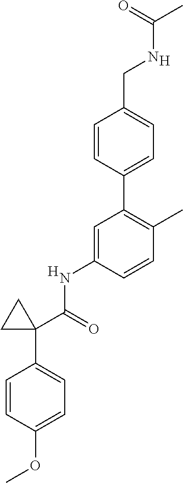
C1=CC(C2=C(C)C=CC(NC(=O)C3(C4=CC=C(OC)C=C4)CC3)=C2)=CC=C1CNC(C)=O.[H].[H]
